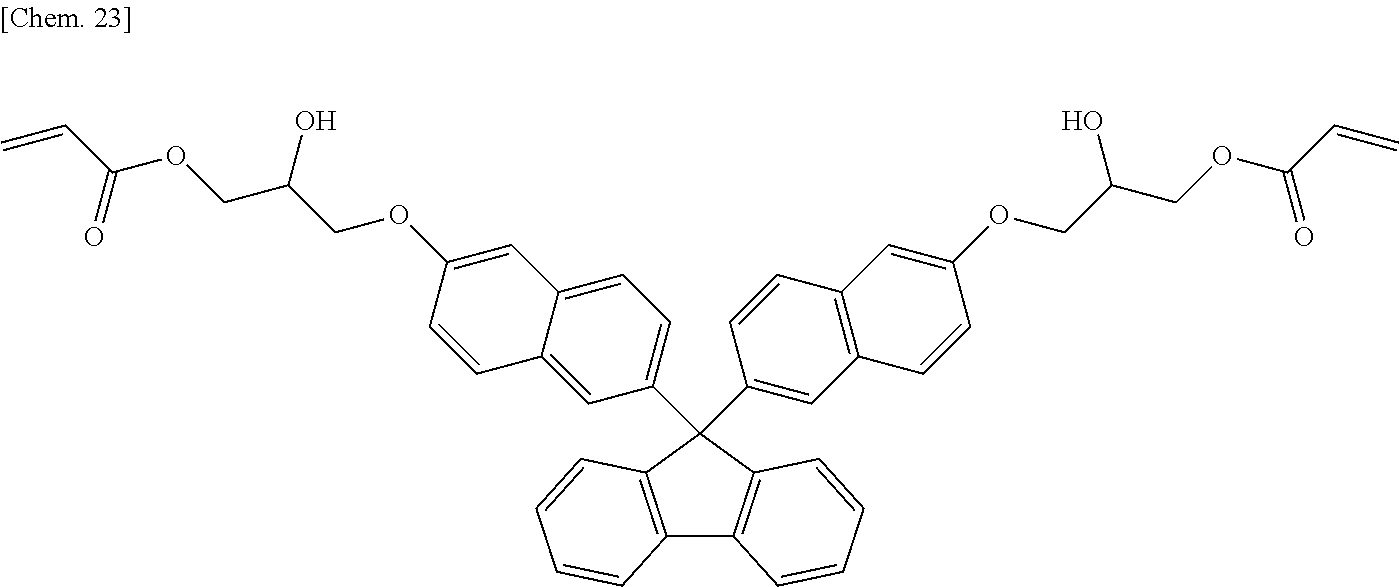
C12=C(C(C3=CC=C4C(=C3)C=CC(OCC(COC(C=C)=O)O)=C4)(C3=CC4=C(C=C3)C=C(OCC(COC(C=C)=O)O)C=C4)C3=C1C=CC=C3)C=CC=C2
